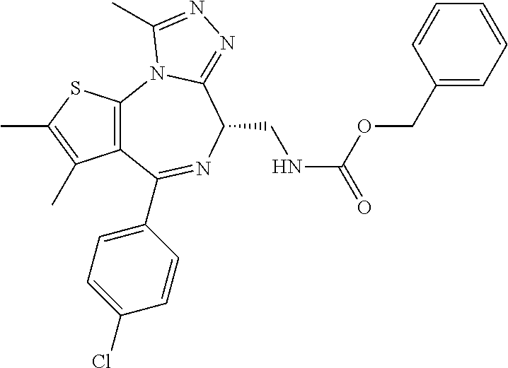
C12=C(C(C3=CC=C(Cl)C=C3)=NC(CNC(OCC3=CC=CC=C3)=O)C3=NN=C(C)N13)C(C)=C(C)S2
